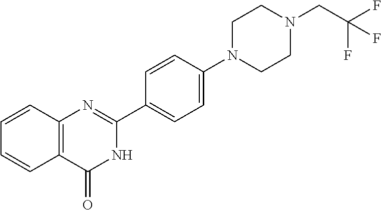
C1=CC2=C(C=C1)C(=O)NC(C1=CC=C(N3CCN(CC(F)(F)F)CC3)C=C1)=N2
